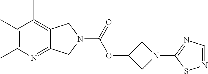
C1(C)=C(C)N=C2C(=C1C)CN(C(=O)OC1CN(C3=NC=NS3)C1)C2
